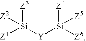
[Z1][Si]([Y][Si]([Z6])([Z4])[Z5])([Z3])[Z2]
